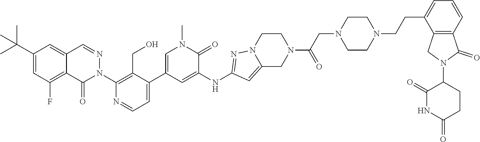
N1(C2=C(CO)C(C3=CN(C)C(=O)C(NC4=NN5CCN(C(CN6CCN(CCC7=CC=CC8=C7CN(C7CCC(=O)NC7=O)C8=O)CC6)=O)CC5=C4)=C3)=CC=N2)N=CC2=CC(C(C)(C)C)=CC(F)=C2C1=O
